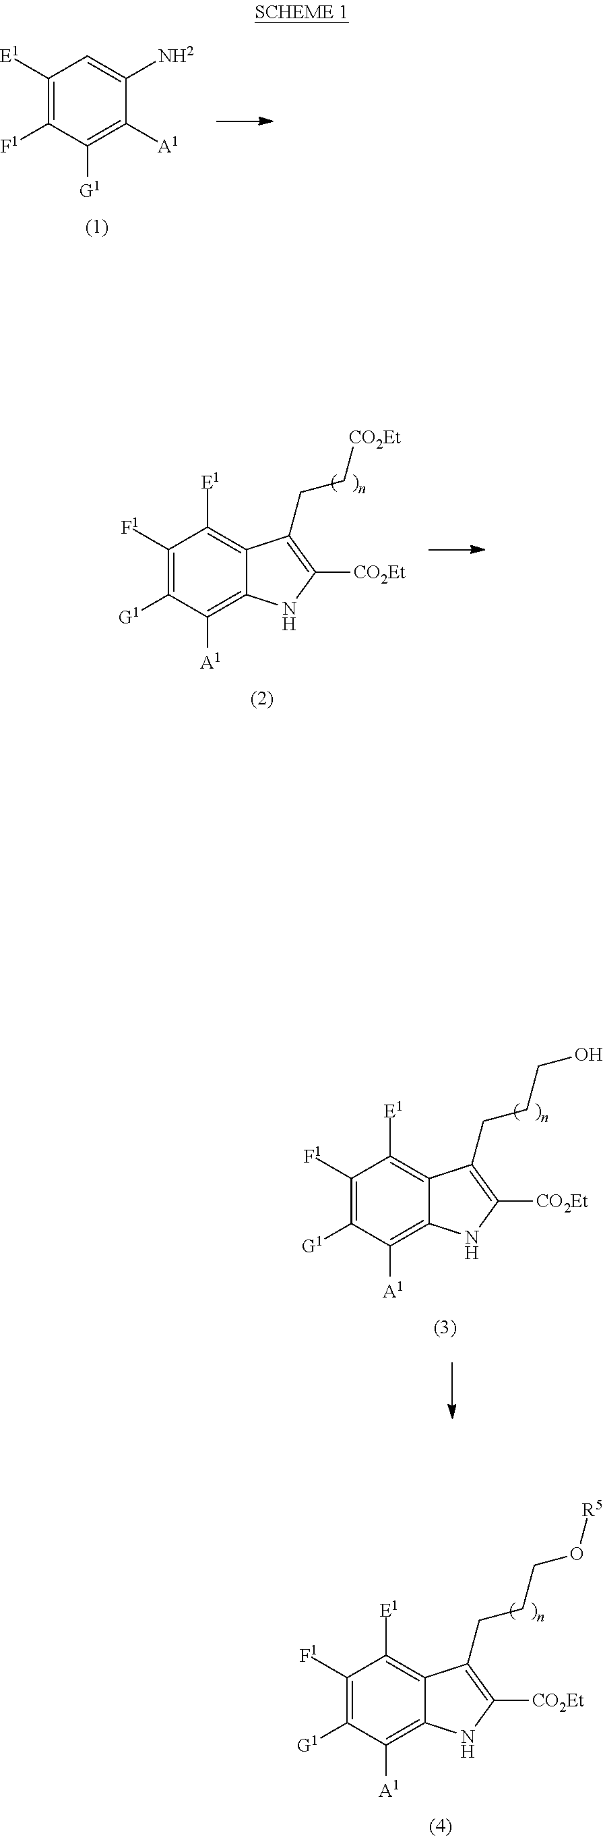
C1([E1])=C([F1])C([G1])=C([A1])C([NH2])=C1.C1([F1])=C([G1])C([A1])=C2C(=C1[E1])C(CC[CO2Et])=C([CO2Et])N2.C1([F1])=C([G1])C([A1])=C2C(=C1[E1])C(CCCO)=C([CO2Et])N2.C1([F1])=C([G1])C([A1])=C2C(=C1[E1])C(CCCO[R5])=C([CO2Et])N2
